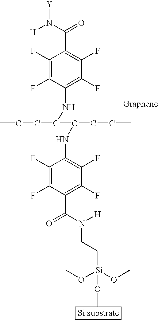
C(CCC)(C(CCC)NC1=C(F)C(F)=C(C(N([H])[Y])=O)C(F)=C1F)NC1=C(F)C(F)=C(C(N([H])CC[Si](OC)(OC)OC)=O)C(F)=C1F
